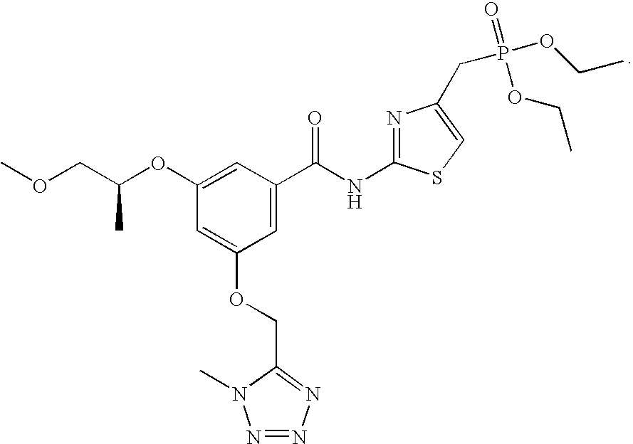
C1(OC(COC)C)=CC(C(NC2=NC(CP(OCC)(=O)OCC)=CS2)=O)=CC(OCC2=NN=NN2C)=C1
